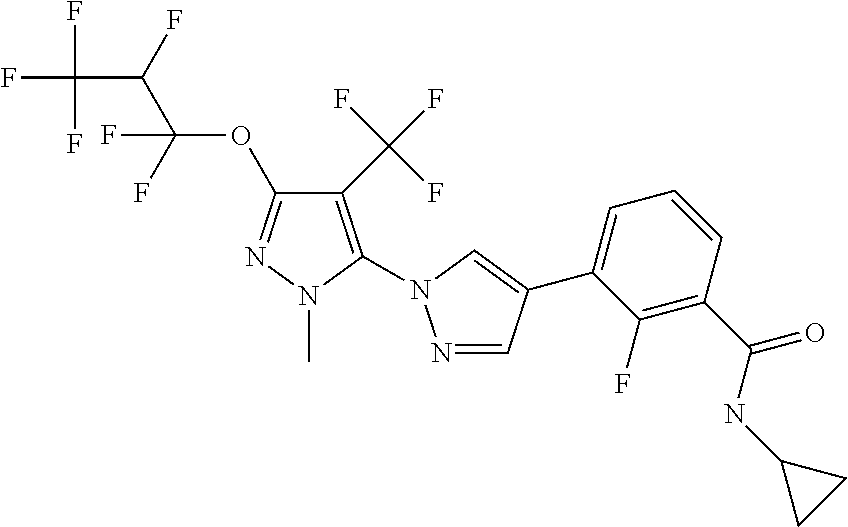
N1=CC(C2=CC=CC(C(=O)NC3CC3)=C2F)=CN1C1=C(C(F)(F)F)C(OC(C(F)C(F)(F)F)(F)F)=NN1C
